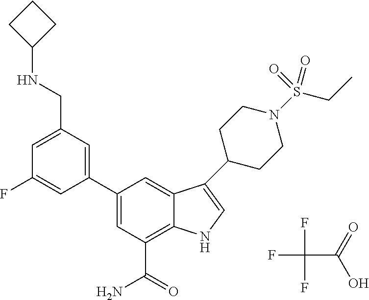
C1(C2=CC(C(=O)N)=C3C(=C2)C(C2CCN(S(CC)(=O)=O)CC2)=CN3)=CC(CNC2CCC2)=CC(F)=C1.FC(C(=O)O)(F)F
